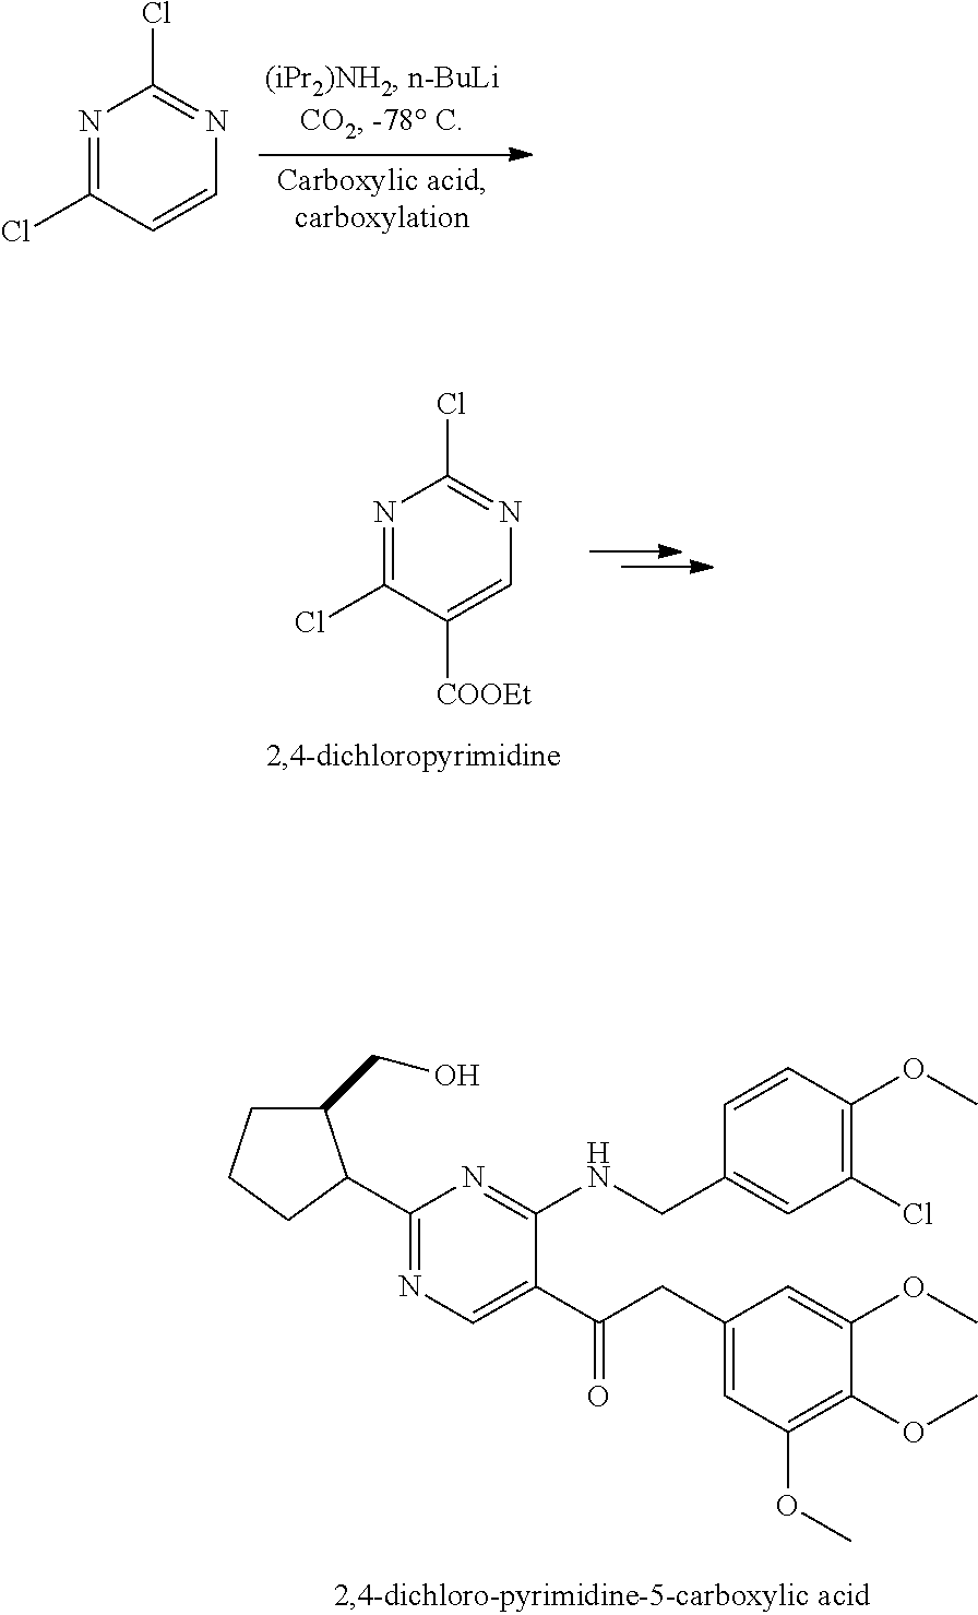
N1=C(Cl)C=CN=C1Cl.N1=C(Cl)C([COOEt])=CN=C1Cl.C1(C2C(CO)CCC2)=NC=C(C(CC2=CC(OC)=C(OC)C(OC)=C2)=O)C(NCC2=CC(Cl)=C(OC)C=C2)=N1
